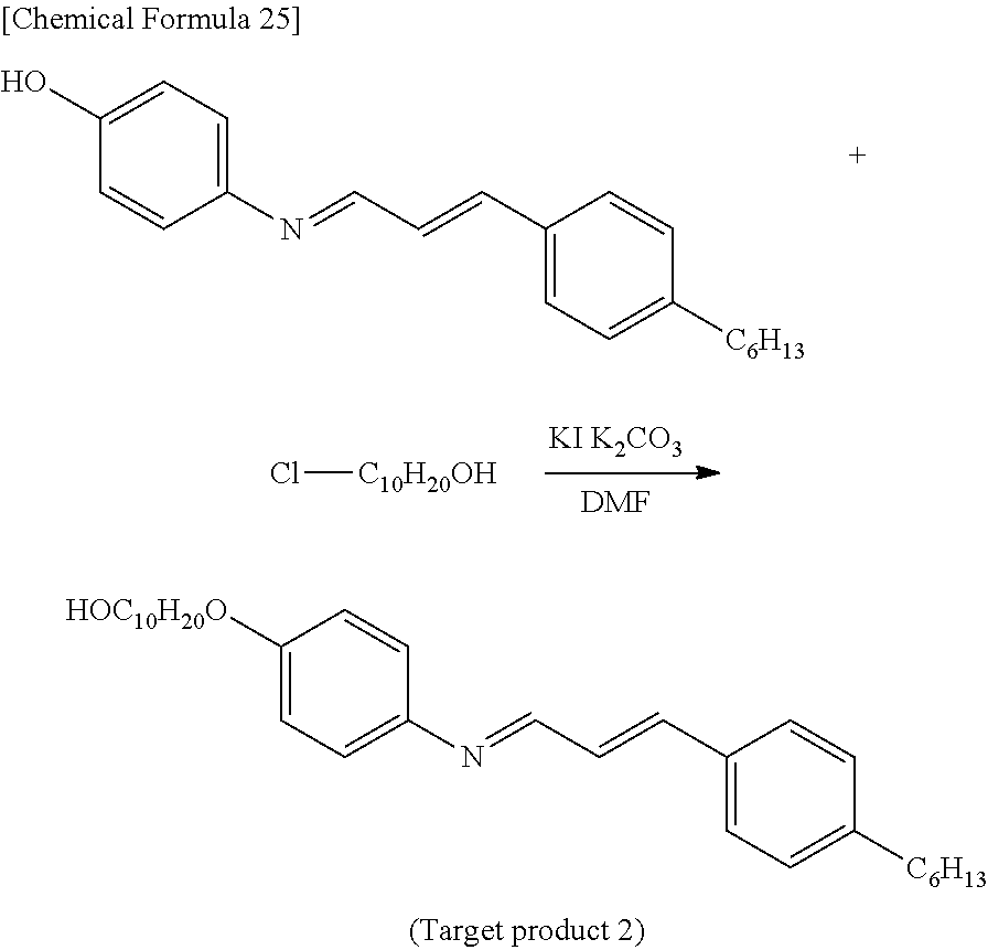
C1(C=CC=NC2=CC=C(O)C=C2)=CC=C([C6H13])C=C1.[KI K2CO3].[DMF].Cl[C10H20OH].C1(C=CC=NC2=CC=C([HOC10H20O])C=C2)=CC=C([C6H13])C=C1
